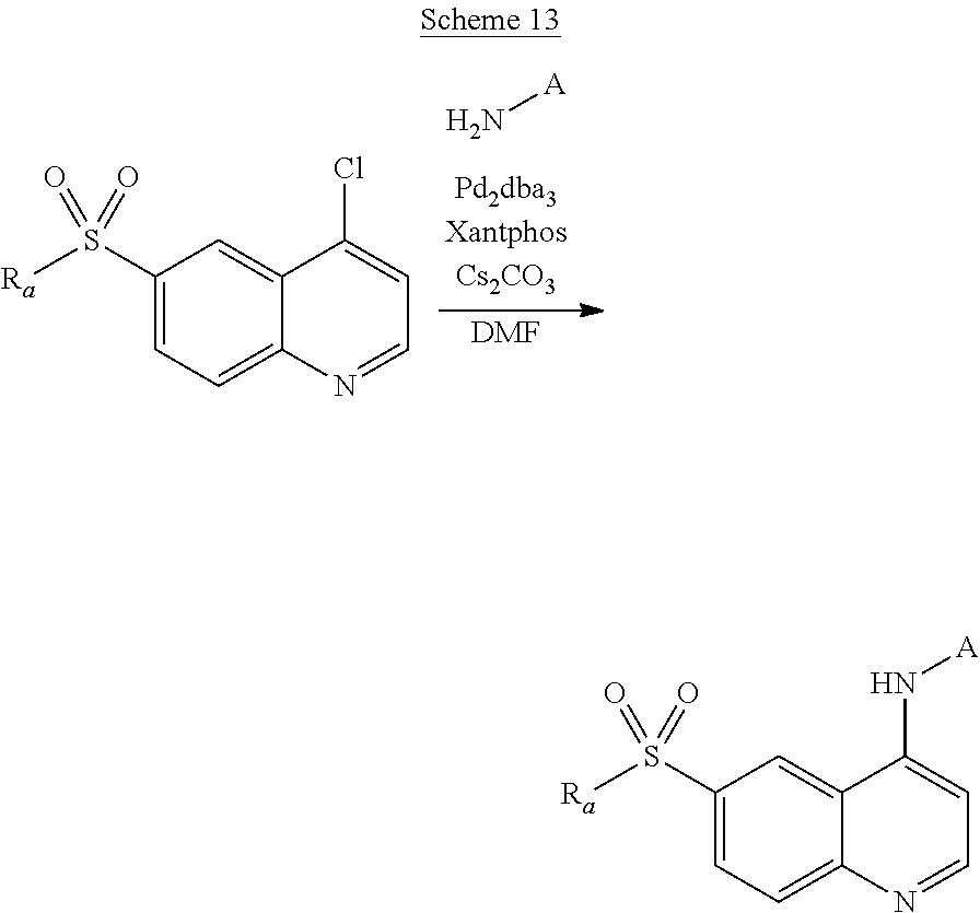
N[A].[DMF].C1(S([Ra])(=O)=O)=CC=C2C(=C1)C(Cl)=CC=N2.C1(S([Ra])(=O)=O)=CC=C2C(=C1)C(N[A])=CC=N2
